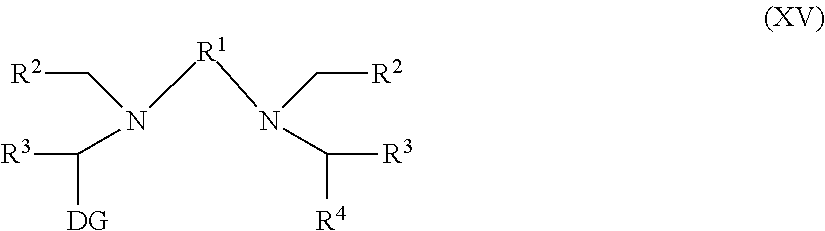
[R3]C(N([R1]N(C([R4])[R3])C[R2])C[R2])[DG]
